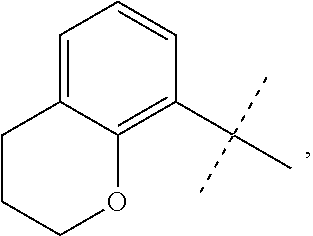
C1=C2C(=C(C(C)(C)C)C=C1)OCCC2
